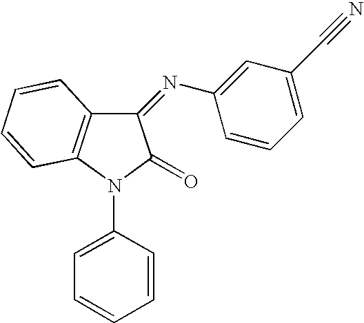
C1(=NC2=CC(C#N)=CC=C2)C2=C(N(C3=CC=CC=C3)C1=O)C=CC=C2
